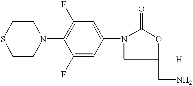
S1CCN(C2=C(F)C=C(N3CC([H])(CN)OC3=O)C=C2F)CC1
